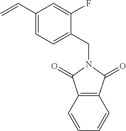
C12=C(C(=O)N(CC3=CC=C(C=C)C=C3F)C1=O)C=CC=C2
